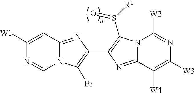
N12C(=NC(C3=C(S([R1])=O)N4C(=N3)C([W4])=C([W3])N=C4[W2])=C1Br)C=C([W1])N=C2
